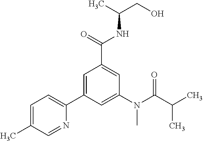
C1=C(C)C=NC(C2=CC(C(=O)NC(CO)C)=CC(N(C(C(C)C)=O)C)=C2)=C1
